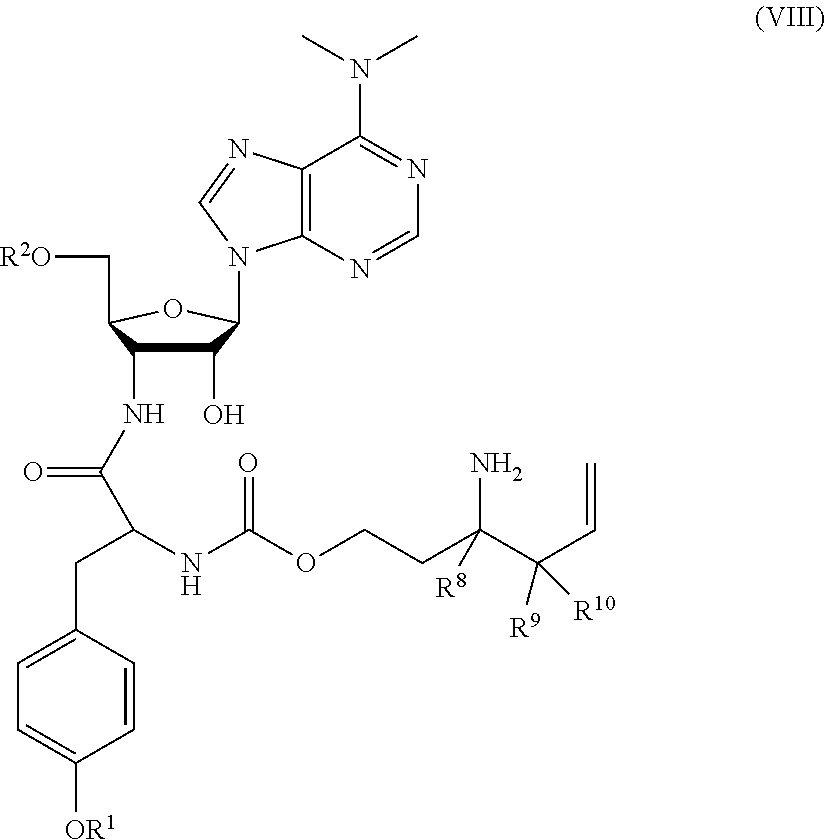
C1(O)C(NC(=O)C(NC(=O)OCCC(C(C=C)([R9])[R10])(N)[R8])CC2=CC=C([OR1])C=C2)C(C[R2O])OC1N1C2=C(N=C1)C(N(C)C)=NC=N2
